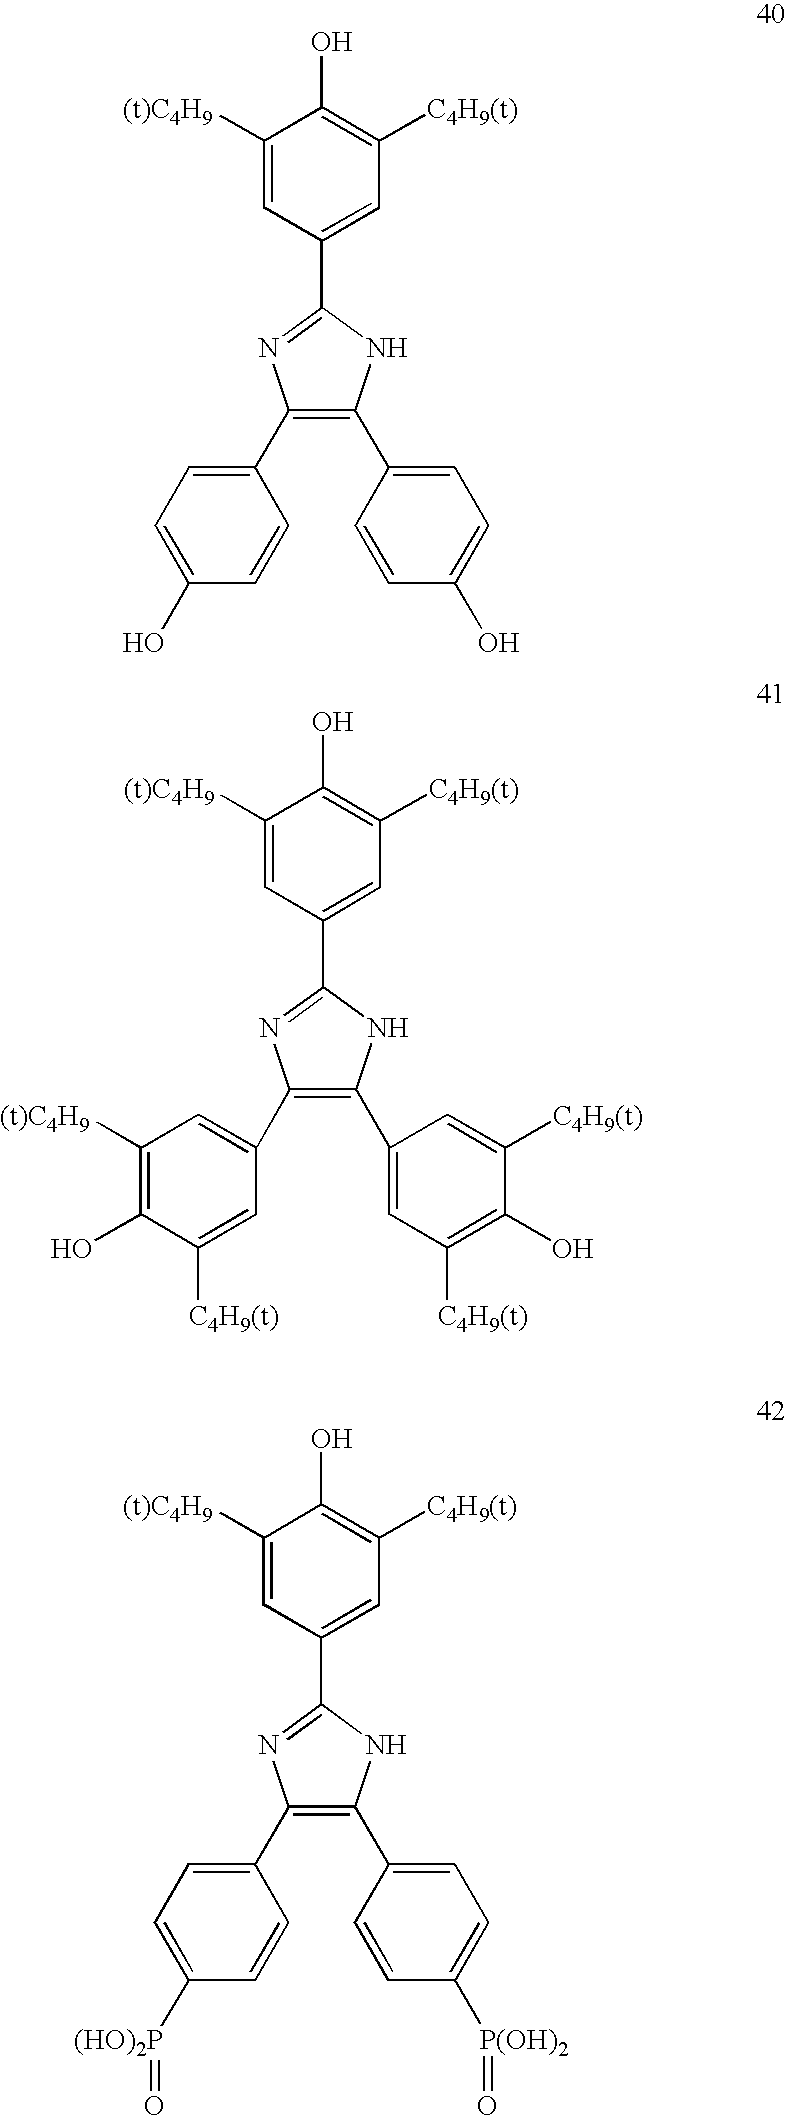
C1([(t)C4H9])=CC(C2=NC(C3=CC=C(O)C=C3)=C(C3=CC=C(O)C=C3)N2)=CC([C4H9(t)])=C1O.C1([(t)C4H9])=CC(C2=NC(C3=CC([(t)C4H9])=C(O)C([C4H9(t)])=C3)=C(C3=CC([C4H9(t)])=C(O)C([C4H9(t)])=C3)N2)=CC([C4H9(t)])=C1O.C1([(t)C4H9])=CC(C2=NC(C3=CC=C([(HO)2P]=O)C=C3)=C(C3=CC=C([P(OH)2]=O)C=C3)N2)=CC([C4H9(t)])=C1O
